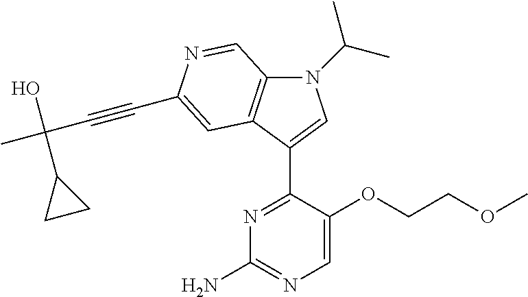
N1(C(C)C)C2=C(C(C3=NC(N)=NC=C3OCCOC)=C1)C=C(C#CC(C)(O)C1CC1)N=C2
